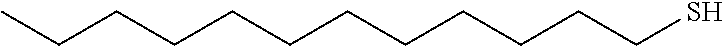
CCCCCCCCCCCCS
